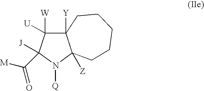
C12([Y])C([W])([U])C([J])(C([M])=O)N([Q])C1([Z])CCCCC2
